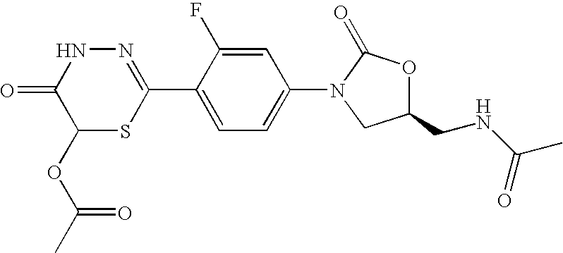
N1=C(C2=CC=C(N3CC(CNC(C)=O)OC3=O)C=C2F)SC(OC(C)=O)C(=O)N1
